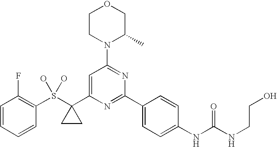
C1=CC=CC(S(C2(C3=CC(N4C(C)COCC4)=NC(C4=CC=C(NC(NCCO)=O)C=C4)=N3)CC2)(O)O)=C1F
